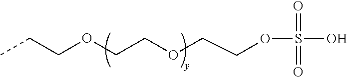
O(CCOCCOCCC)S(=O)(=O)O
